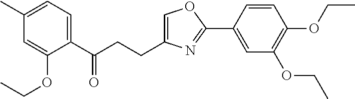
C1=C(CCC(C2=CC=C(C)C=C2OCC)=O)N=C(C2=CC(OCC)=C(OCC)C=C2)O1
